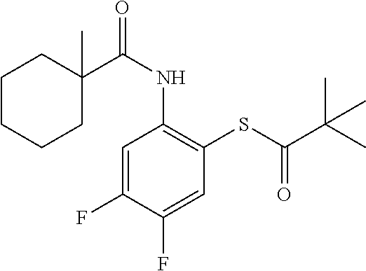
C1=C(F)C(F)=CC(SC(C(C)(C)C)=O)=C1NC(=O)C1(C)CCCCC1
